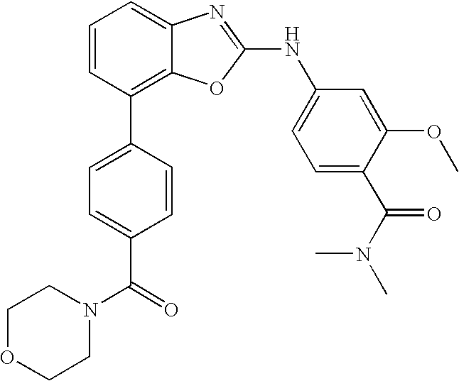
C1=CC(C2=CC=C(C(=O)N3CCOCC3)C=C2)=C2C(=C1)N=C(NC1=CC=C(C(N(C)C)=O)C(OC)=C1)O2
